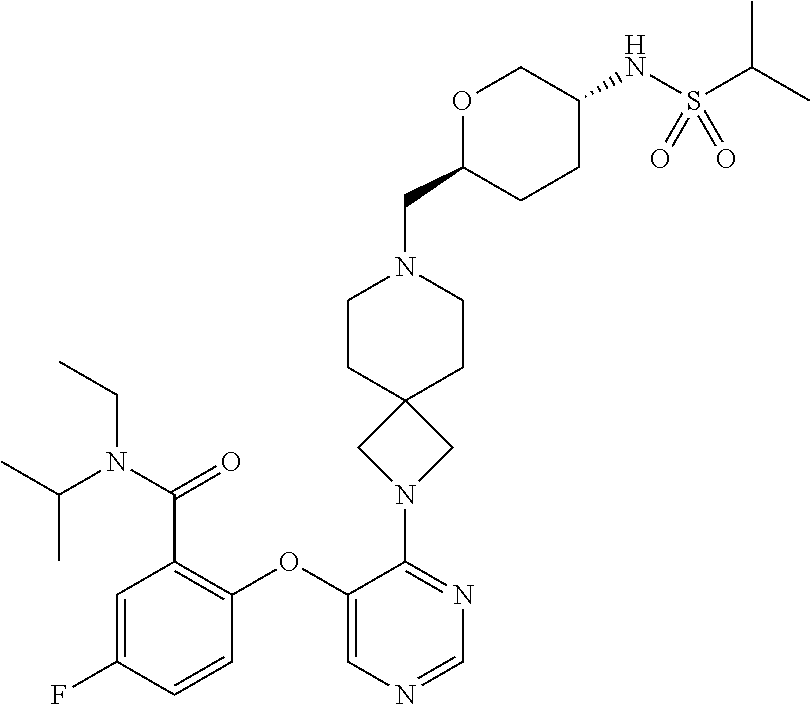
C1=C(F)C=CC(OC2=CN=CN=C2N2CC3(C2)CCN(CC2CCC(NS(C(C)C)(=O)=O)CO2)CC3)=C1C(N(C(C)C)CC)=O
